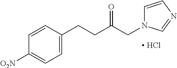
C1=CC(CCC(CN2C=CN=C2)=O)=CC=C1[O2N].[ HCl]
